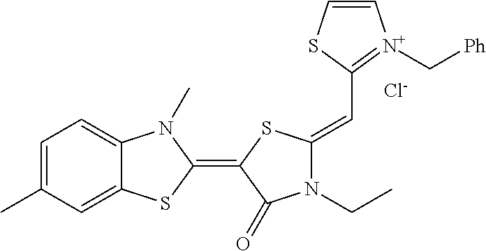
[Cl-].C1=C(C)C=C2C(=C1)N(C)C(=C1SC(=CC3=[N+](C[Ph])C=CS3)N(CC)C1=O)S2
